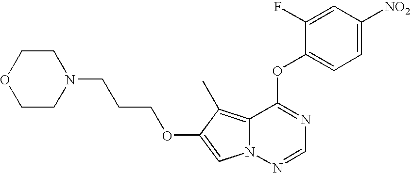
C1=C(F)C(OC2=NC=NN3C2=C(C)C(OCCCN2CCOCC2)=C3)=CC=C1[NO2]
